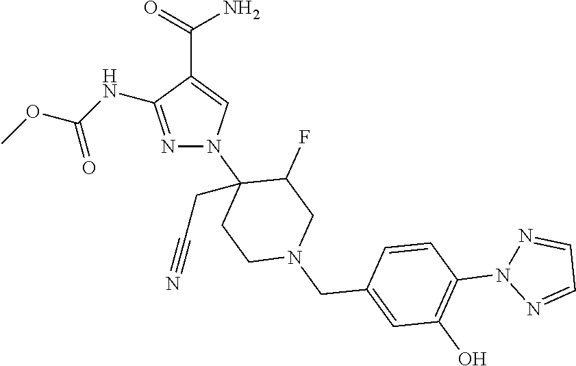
N1=C(NC(OC)=O)C(C(=O)N)=CN1C1(CC#N)CCN(CC2=CC(O)=C(N3N=CC=N3)C=C2)CC1F
